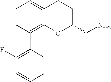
C1=CC(C2=C(F)C=CC=C2)=C2C(=C1)CCC(CN)O2
